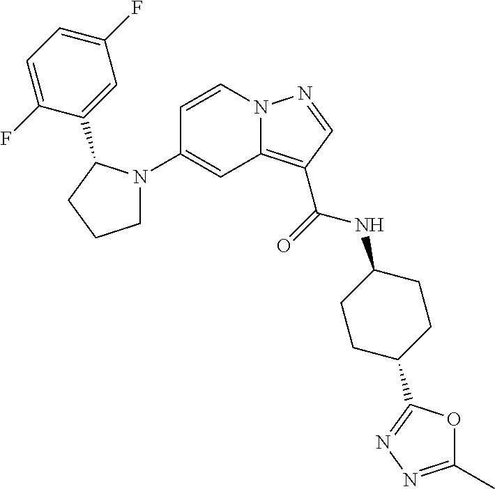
C1=CN2C(=C(C(=O)NC3CCC(C4=NN=C(C)O4)CC3)C=N2)C=C1N1CCCC1C1=CC(F)=CC=C1F
